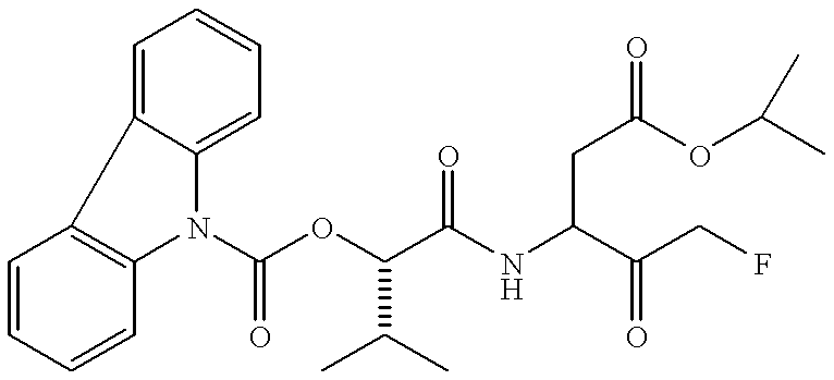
C1=CC=CC2=C1C1=CC=CC=C1N2C(OC(C(NC(CC(OC(C)C)=O)C(CF)=O)=O)C(C)C)=O
